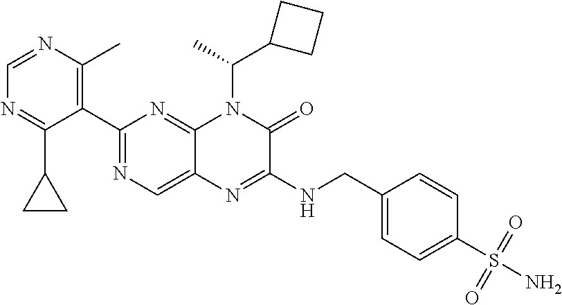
C1(C2=NC=C3C(=N2)N(C(C2CCC2)C)C(=O)C(NCC2=CC=C(S(=O)(=O)N)C=C2)=N3)=C(C)N=CN=C1C1CC1
